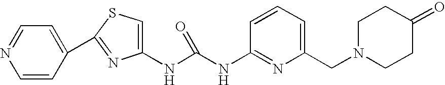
C1=CC(C2=NC(NC(NC3=NC(CN4CCC(=O)CC4)=CC=C3)=O)=CS2)=CC=N1
